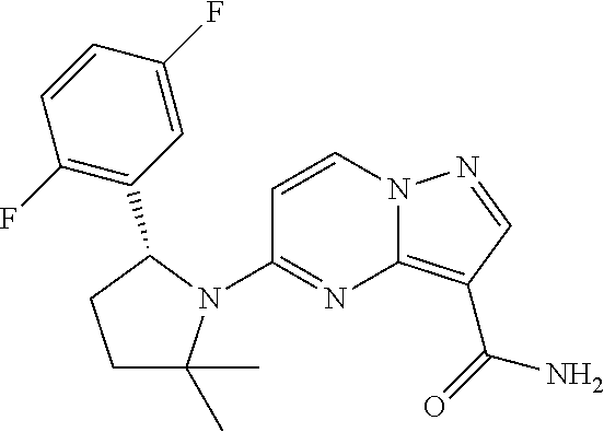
C1=CN2C(=C(C(N)=O)C=N2)N=C1N1C(C)(C)CCC1C1=C(F)C=CC(F)=C1
